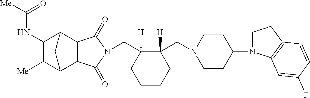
C(C1([H])C(CN2CCC(N3CCC4=C3C=C(F)C=C4)CC2)([H])CCCC1)N1C(=O)C2C3C([Me])C(NC(=O)[Me])C(C2C1=O)C3
